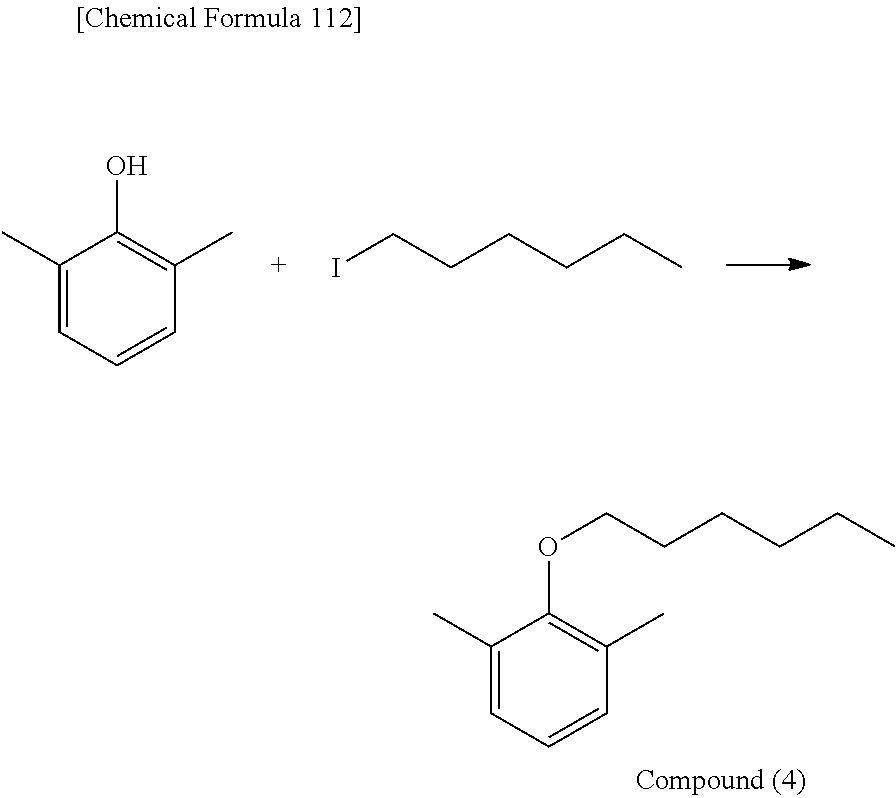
C1(C)=CC=CC(C)=C1O.ICCCCCC.C1(C)=CC=CC(C)=C1OCCCCCC
